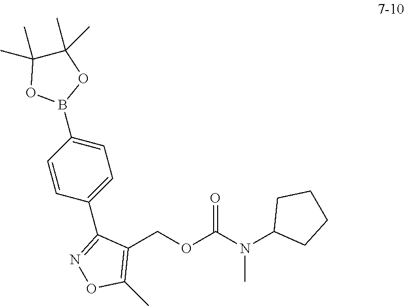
C1(COC(N(C2CCCC2)C)=O)=C(C)ON=C1C1=CC=C(B2OC(C)(C)C(C)(C)O2)C=C1
